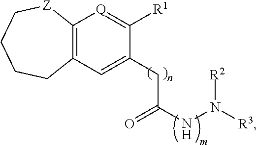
C12=C(C=C(CC(NN([R3])[R2])=O)C([R1])=[Q]1)CCCC[Z]2
